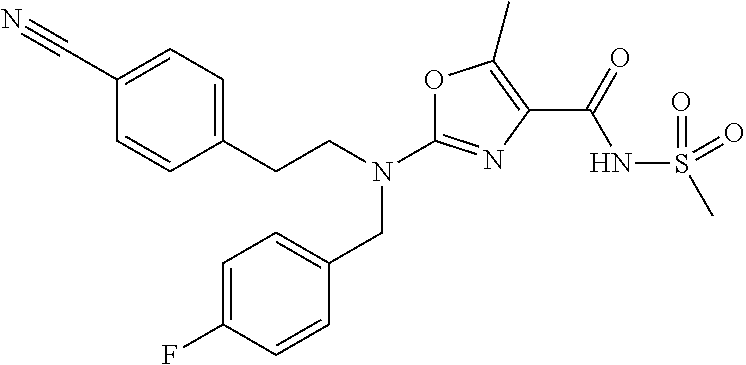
N(C1=NC(C(=O)NS(=O)(=O)C)=C(C)O1)(CC1=CC=C(F)C=C1)CCC1=CC=C(C#N)C=C1
